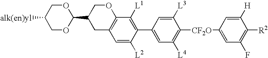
C1OC(C2CC3=C(OC2)C([L1])=C(C2=CC([L4])=C([CF2O]C4=CC(F)=C([R2])C([H])=C4)C([L3])=C2)C([L2])=C3)OCC1[alk(en)yl]
